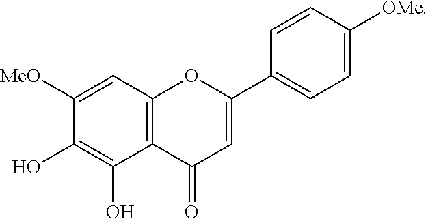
C1=C([MeO])C(O)=C(O)C2=C1OC(C1=CC=C([OMe])C=C1)=CC2=O
